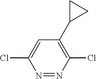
ClC1=CC(C2CC2)=C(Cl)N=N1
